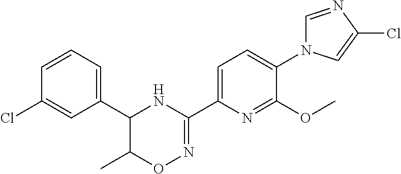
C1=CC=C(C2C(C)ON=C(C3=CC=C(N4C=NC(Cl)=C4)C(OC)=N3)N2)C=C1Cl
